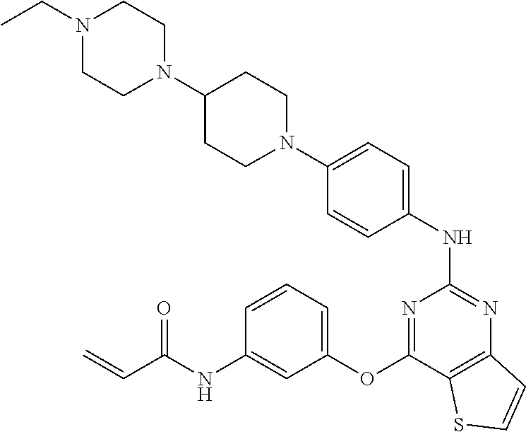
N1(C2=CC=C(NC3=NC4=C(C(OC5=CC=CC(NC(C=C)=O)=C5)=N3)SC=C4)C=C2)CCC(N2CCN(CC)CC2)CC1
